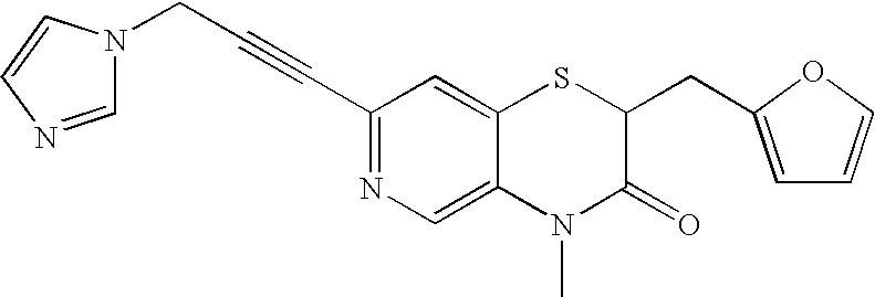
C1(C#CCN2C=NC=C2)=NC=C2C(=C1)SC(CC1=CC=CO1)C(=O)N2C
